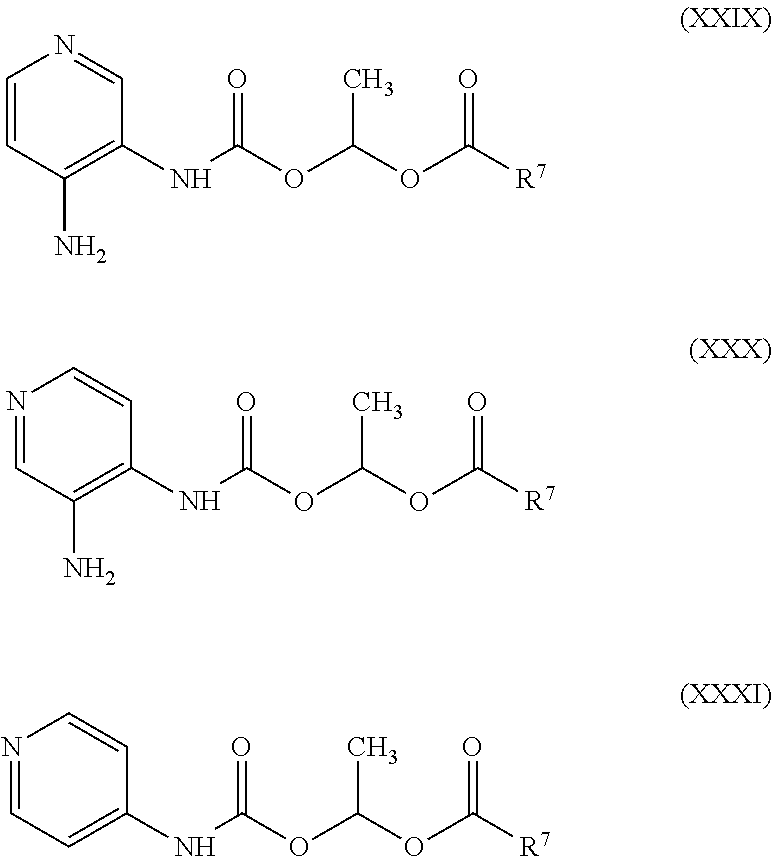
C1=CN=CC(NC(OC(OC([R7])=O)C)=O)=C1N.C1=NC=CC(NC(OC(OC([R7])=O)C)=O)=C1N.C1=NC=CC(NC(OC(OC([R7])=O)C)=O)=C1
